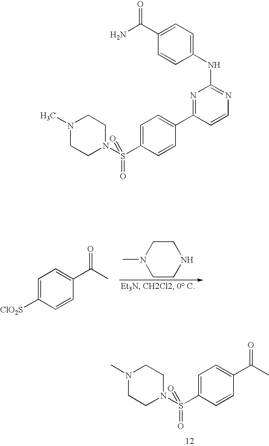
C1=C([ClO2S])C=CC(C(=O)C)=C1.N1(C)CCNCC1.C(C1=CC=C(S(=O)(N2CCN(C)CC2)=O)C=C1)(=O)C.O=C(N)C1=CC=C(NC2=NC=CC(C3=CC=C(S(=O)(N4CCN(C)CC4)=O)C=C3)=N2)C=C1
